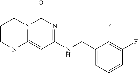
C1(CNC2=NC(=O)N3C(=C2)N(C)CCC3)=CC=CC(F)=C1F
